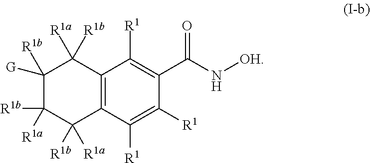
C12=C(C([R1])=C([R1])C(C(N[OH])=O)=C1[R1])C([R1b])([R1a])C([R1b])([R1a])C([R1b])([G])C2([R1b])[R1a]
